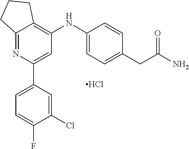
C12=NC(C3=CC=C(F)C(Cl)=C3)=CC(NC3=CC=C(CC(N)=O)C=C3)=C1CCC2.Cl
